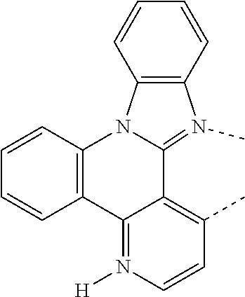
C12=C(C=CC=C1)N1C(=N(C)C3=C1C=CC=C3)C1=C(C)C=CN([H])=C21
